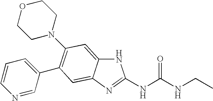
N1C2=CC(N3CCOCC3)=C(C3=CC=CN=C3)C=C2N=C1NC(NCC)=O
